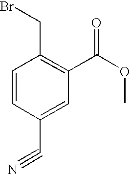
C1=CC(C#N)=CC(C(OC)=O)=C1CBr
